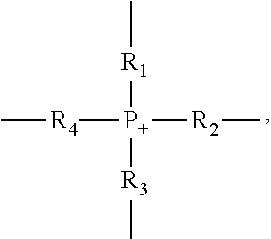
C[R1][P+]([R3]C)([R4]C)[R2]C
